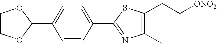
C1(C2=NC(C)=C(CC[ONO2])S2)=CC=C(C2OCCO2)C=C1
